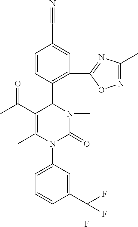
N#CC1=CC(C2=NC(C)=NO2)=C(C2N(C)C(=O)N(C3=CC=CC(C(F)(F)F)=C3)C(C)=C2C(C)=O)C=C1
